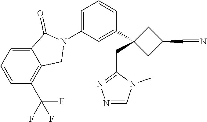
N1(C2=CC=CC(C3(CC4=NN=CN4C)CC(C#N)C3)=C2)C(=O)C2=CC=CC(C(F)(F)F)=C2C1
